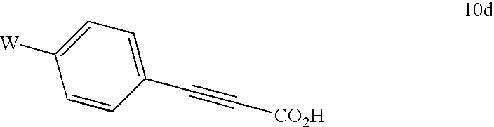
C1=CC(C#C[CO2H])=CC=C1[W]
